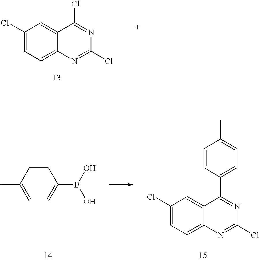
C1(Cl)=CC=C2C(=C1)C(Cl)=NC(Cl)=N2.C1=CC(C)=CC=C1B(O)O.C1(Cl)=CC=C2C(=C1)C(C1=CC=C(C)C=C1)=NC(Cl)=N2
